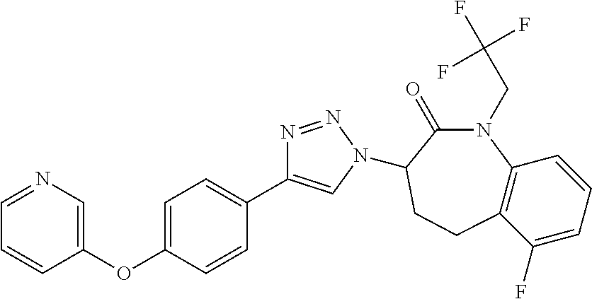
O(C1=CC=C(C2=CN(C3C(=O)N(CC(F)(F)F)C4=C(CC3)C(F)=CC=C4)N=N2)C=C1)C1=CN=CC=C1
